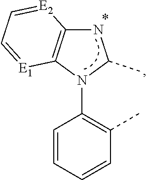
C1(C)=C(N2C3=C(NC2C)[E2]=CC=[E1]3)C=CC=C1
